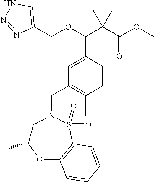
C(C1=C(C)C=CC(C(OCC2=CNN=N2)C(C(OC)=O)(C)C)=C1)N1CC(C)OC2=C(S1(=O)=O)C=CC=C2
